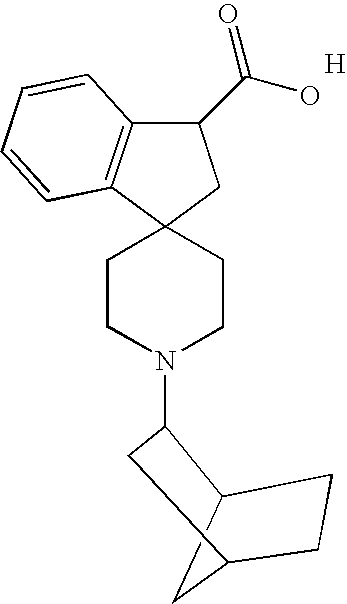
C12CC(CC1)CC2N1CCC2(C3=C(C(C(=O)O)C2)C=CC=C3)CC1.[H]
